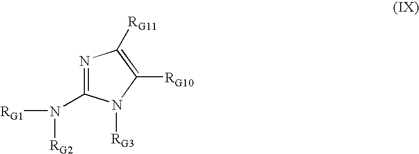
N1=C(N([RG1])[RG2])N([RG3])C([RG10])=C1[RG11]
